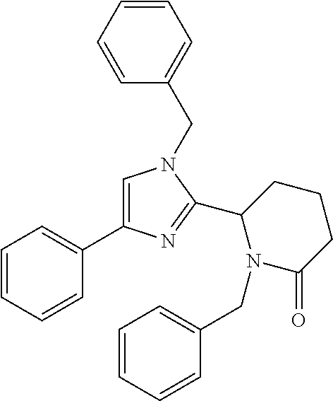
C1=CC(CN2C=C(C3=CC=CC=C3)N=C2C2N(CC3=CC=CC=C3)C(=O)CCC2)=CC=C1
